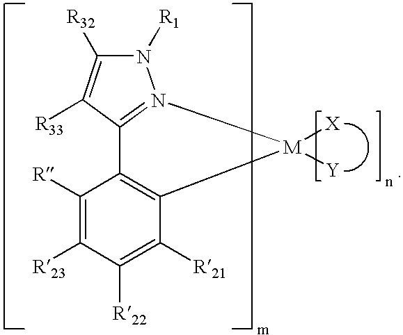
C1([R33])=C([R32])N([R1])N2=C1C1=C(C([R21])=C([R22])C([R23])=C1[R])[M]2([X])[Y]
